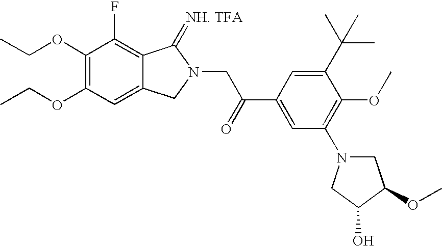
C1(OCC)=C(OCC)C=C2C(=C1F)C(=[NH. TFA])N(CC(C1=CC(N3CC(OC)C(O)C3)=C(OC)C(C(C)(C)C)=C1)=O)C2
